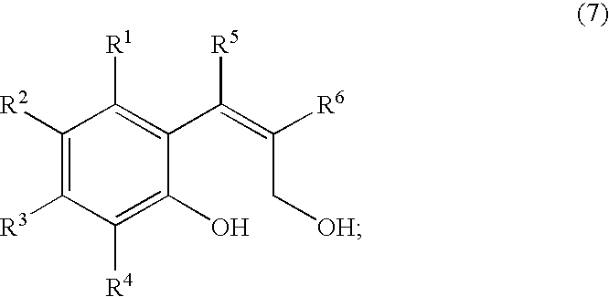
C1([R2])=C([R3])C([R4])=C(O)C(C(=C(C[OH])[R6])[R5])=C1[R1]
